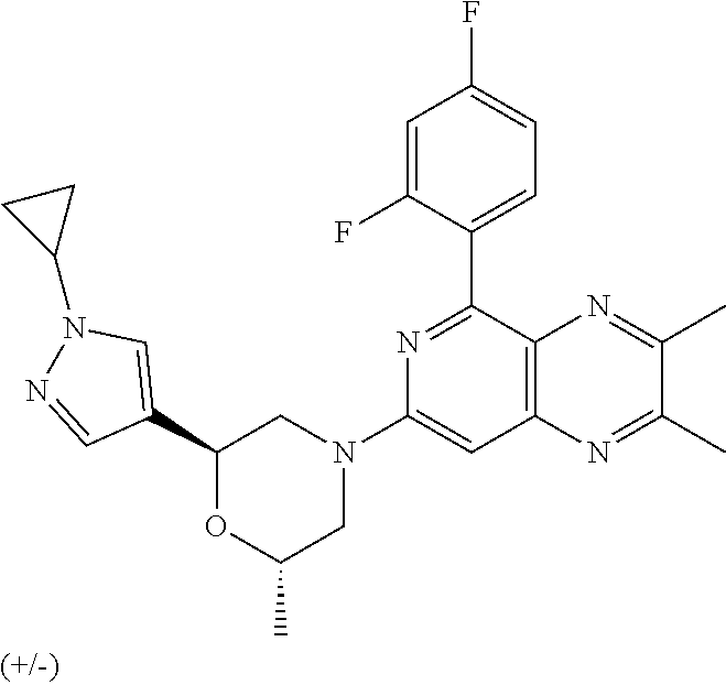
C1(C2=CN(C3CC3)N=C2)OC(C)CN(C2=CC3=C(C(C4=CC=C(F)C=C4F)=N2)N=C(C)C(C)=N3)C1
